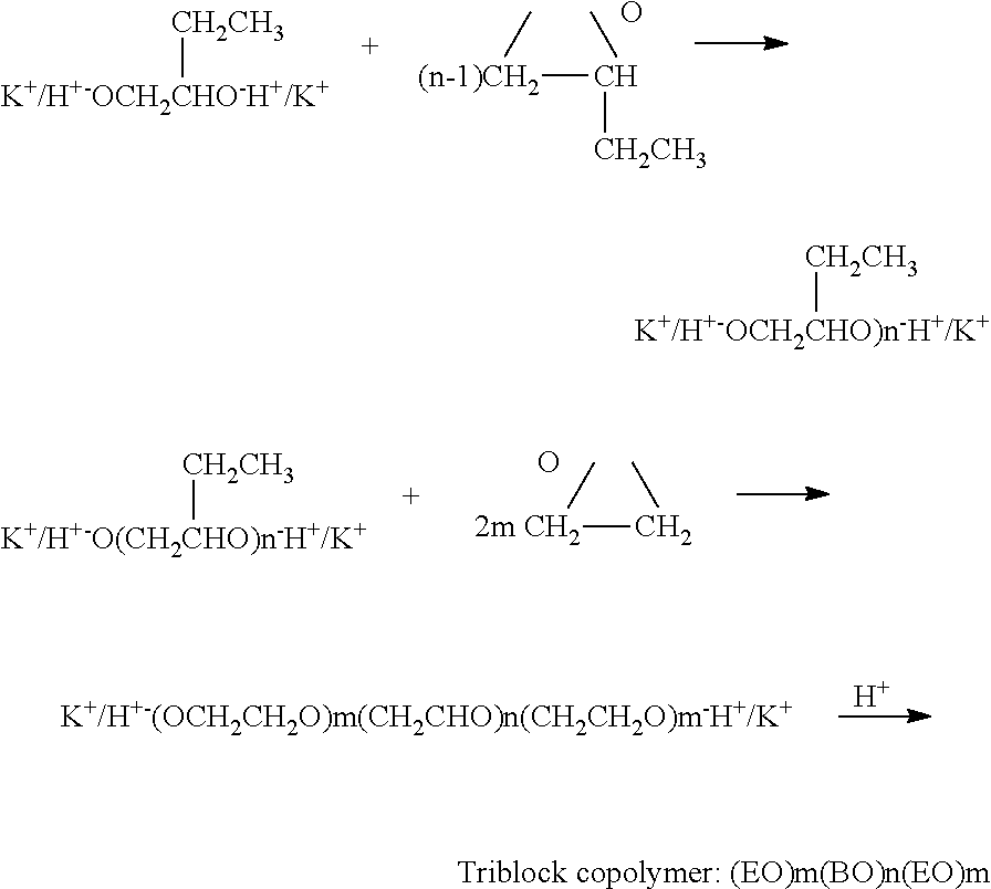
[K+/H+-(OCH2CH2O)m(CH2CHO)n(CH2CH2O)m-H+/K+].[H].[K+/H+-OCH2CHO-H+/K+][CH2CH3].[(n-1)CH2](C([CH2CH3])C)C.O.[K+/H+-O(CH2CHO)n-H+/K+][CH2CH3].[2m CH2](CC)C.O.[K+/H+-OCH2CHO)n-H+/K+][CH2CH3].[Triblock copolymer: (EO)m(BO)n(EO)m]
